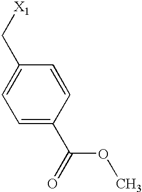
C1=C(C(=O)OC)C=CC(C[X1])=C1
